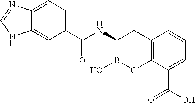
C1(C(NC2CC3=C(OB2O)C(C(O)=O)=CC=C3)=O)=CC=C2C(=C1)NC=N2
